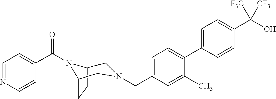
C1=C(C2=CC=C(CN3CC4CCC(N4C(C4=CC=NC=C4)=O)C3)C=C2C)C=CC(C(O)([F3C])[CF3])=C1
